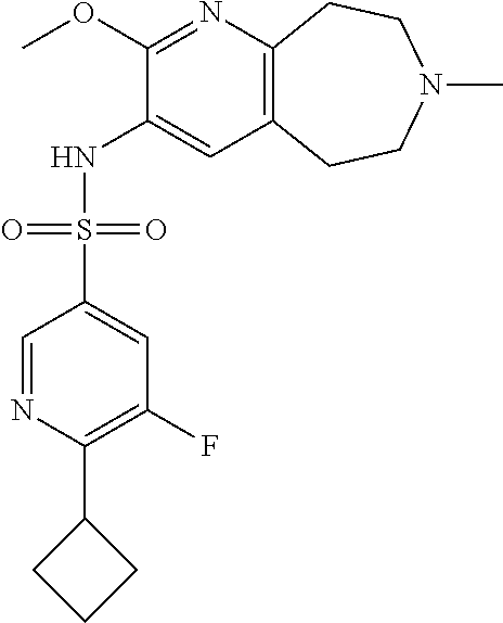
C12=C(CCN(C)CC1)C=C(NS(C1=CC(F)=C(C3CCC3)N=C1)(=O)=O)C(OC)=N2
